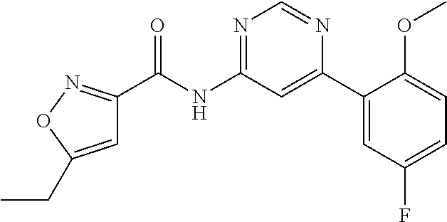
C(NC1=NC=NC(C2=CC(F)=CC=C2OC)=C1)(=O)C1=NOC(CC)=C1
